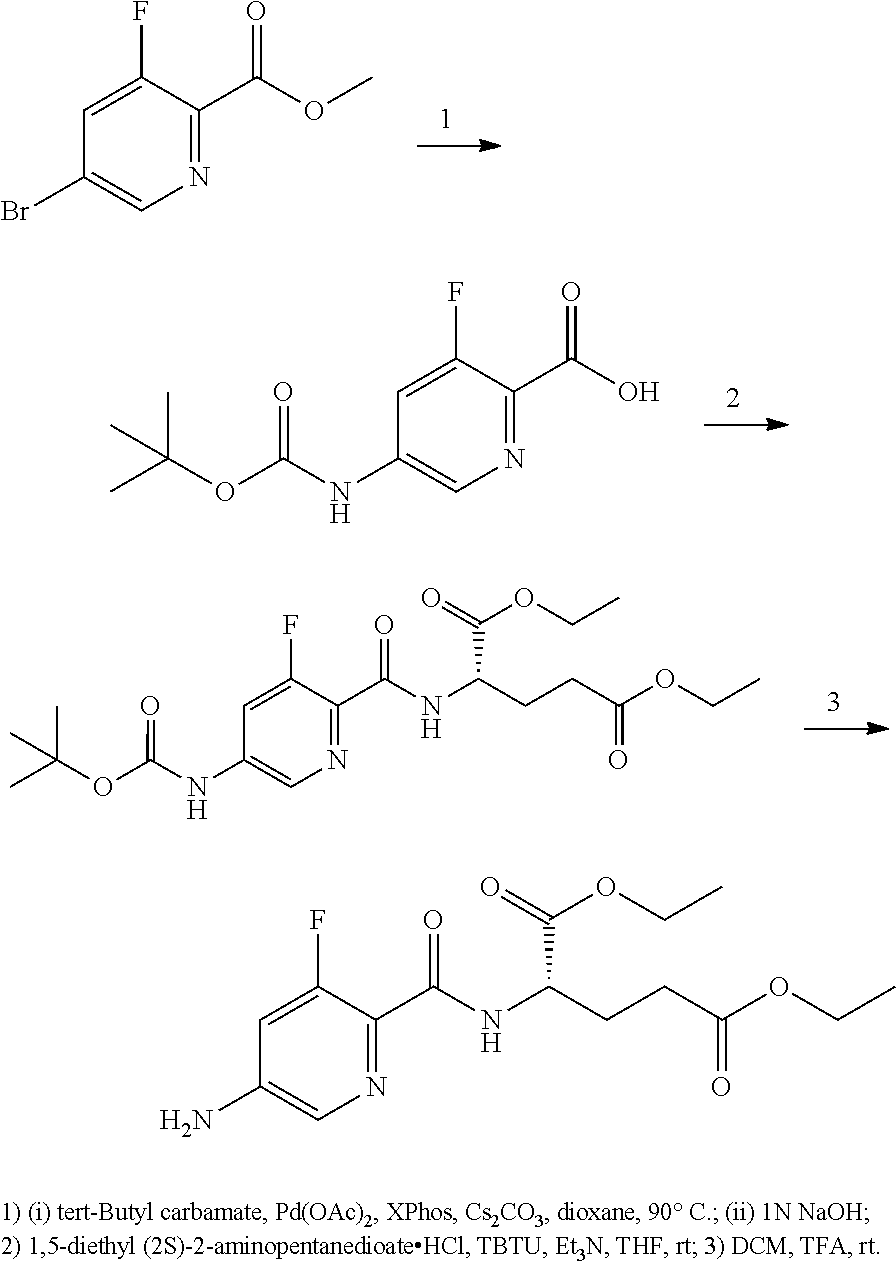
C1=C(F)C(C(OC)=O)=NC=C1Br.C1=C(F)C(C(O)=O)=NC=C1NC(OC(C)(C)C)=O.C1=C(F)C(C(NC(CCC(OCC)=O)C(OCC)=O)=O)=NC=C1NC(OC(C)(C)C)=O.C1=C(F)C(C(NC(CCC(OCC)=O)C(OCC)=O)=O)=NC=C1N
